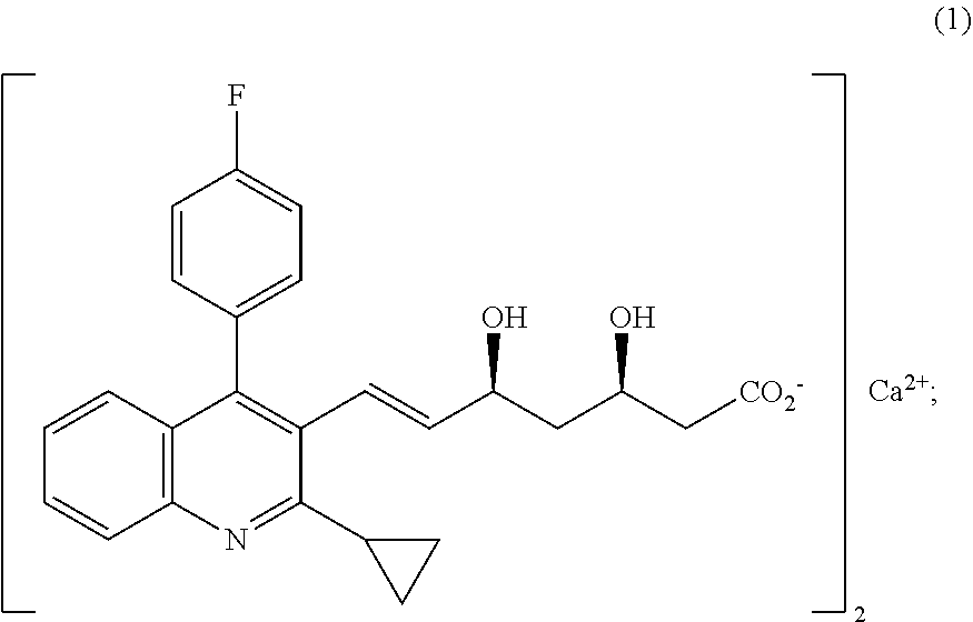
C1=CC2=C(C=C1)N=C(C1CC1)C(C=CC(CC(C[CO2-])O)O)=C2C1=CC=C(F)C=C1.[Ca2+]
